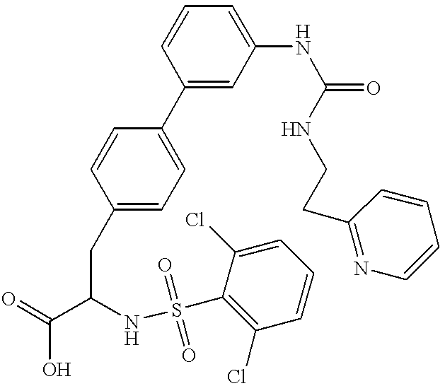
C1(C2=CC=C(CC(C(=O)O)NS(C3=C(Cl)C=CC=C3Cl)(=O)=O)C=C2)=CC(NC(=O)NCCC2=NC=CC=C2)=CC=C1
